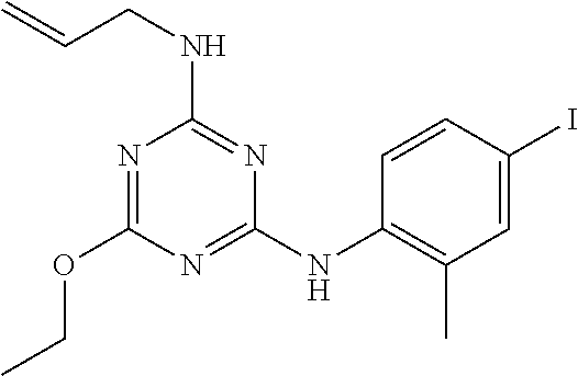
N1=C(NC2=C(C)C=C(I)C=C2)N=C(NCC=C)N=C1OCC
